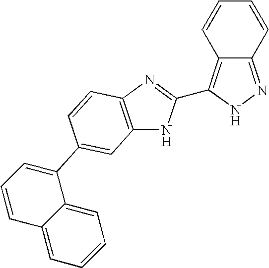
C12=NNC(C3=NC4=C(N3)C=C(C3=CC=CC5=CC=CC=C35)C=C4)=C1C=CC=C2
